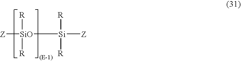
[SiO]([Z])([Si]([Z])([R])[R])([R])[R]
